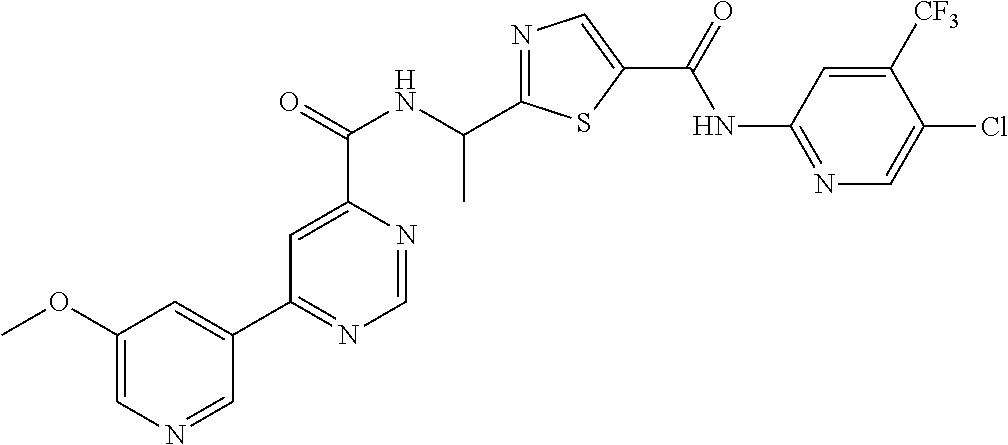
N1=C(C(NC(C2=CC(C3=CC(OC)=CN=C3)=NC=N2)=O)C)SC(C(=O)NC2=NC=C(Cl)C([CF3])=C2)=C1
